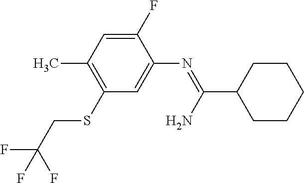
C1(F)=CC(C)=C(SCC(F)(F)F)C=C1N=C(C1CCCCC1)N
